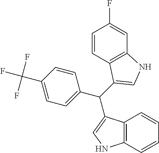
C12=C(C=CC=C1)NC=C2C(C1=CC=C(C(F)(F)F)C=C1)C1=CNC2=C1C=CC(F)=C2
